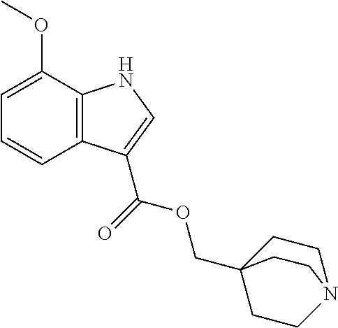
C1=C(OC)C2=C(C=C1)C(C(=O)OCC13CCN(CC1)CC3)=CN2
